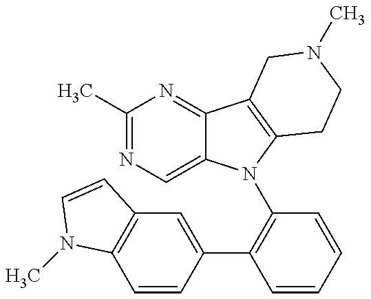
C1(C)=NC=C2C(=N1)C1=C(N2C2=C(C3=CC4=C(C=C3)N(C)C=C4)C=CC=C2)CCN(C)C1
